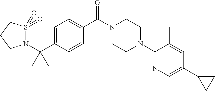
C(C1=CC=C(C(N2CCN(C3=NC=C(C4CC4)C=C3C)CC2)=O)C=C1)(N1S(=O)(=O)CCC1)(C)C
